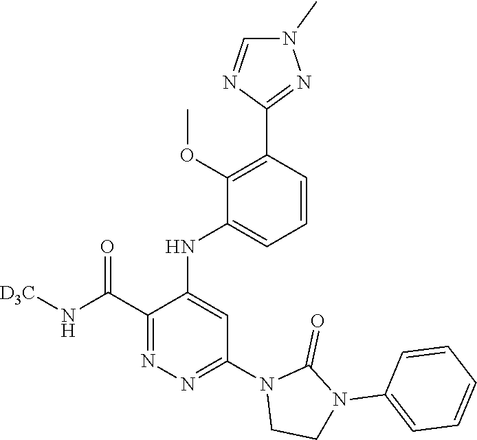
C1(C(N[D3C])=O)=NN=C(N2CCN(C3=CC=CC=C3)C2=O)C=C1NC1=CC=CC(C2=NN(C)C=N2)=C1OC
